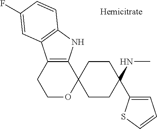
C12=C(NC3=C1C=C(F)C=C3)C1(OCC2)CCC(NC)(C2=CC=CS2)CC1
